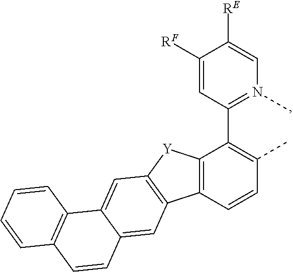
C1([RF])=CC(C2=C(C)C=CC3=C2[Y]C2=C3C=C3C(=C2)C2=C(C=C3)C=CC=C2)=N(C)C=C1[RE]
